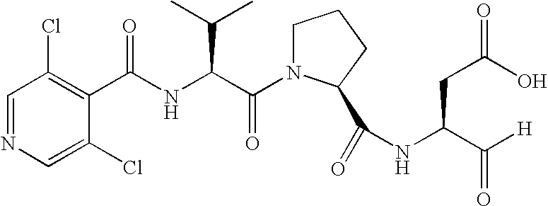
C1(Cl)=CN=CC(Cl)=C1C(NC(C(N1CCCC1C(=O)NC(CC(O)=O)C([H])=O)=O)C(C)C)=O
